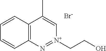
C12=C(C=CC=C1)C(C)=C[N+](CCO)=N2.[Br-]
